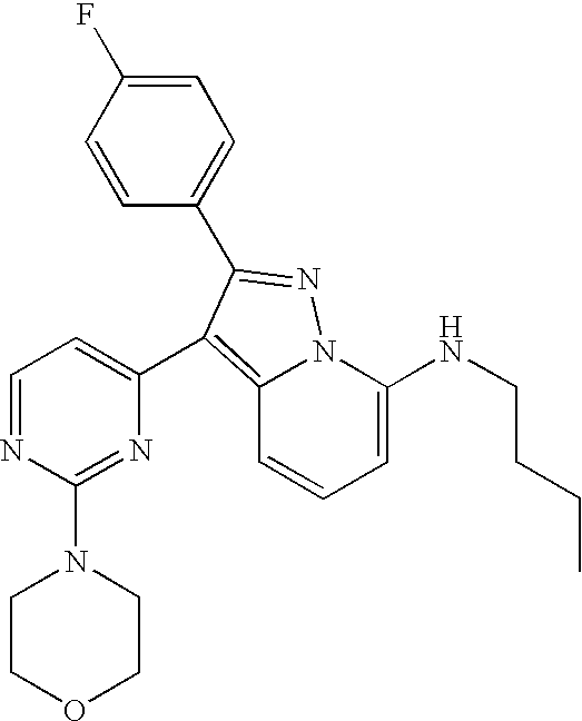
C12=C(C3=CC=NC(N4CCOCC4)=N3)C(C3=CC=C(F)C=C3)=NN1C(NCCCC)=CC=C2
